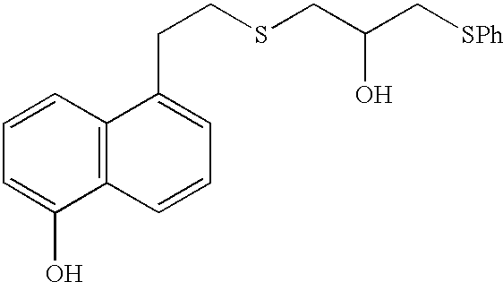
C1=CC2=C(C(O)=C1)C=CC=C2CCSCC(C[SPh])O
